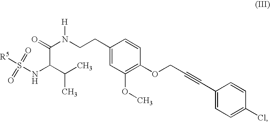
C1(CCN(C(=O)C(C(C)C)NS([R5])(=O)=O)[H])=CC(OC)=C(OCC#CC2=CC=C(Cl)C=C2)C=C1
